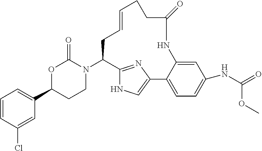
N1(C2C3=NC(=CN3)C3=CC=C(NC(=O)OC)C=C3NC(=O)CCC=CC2)C(=O)OC(C2=CC=CC(Cl)=C2)CC1
